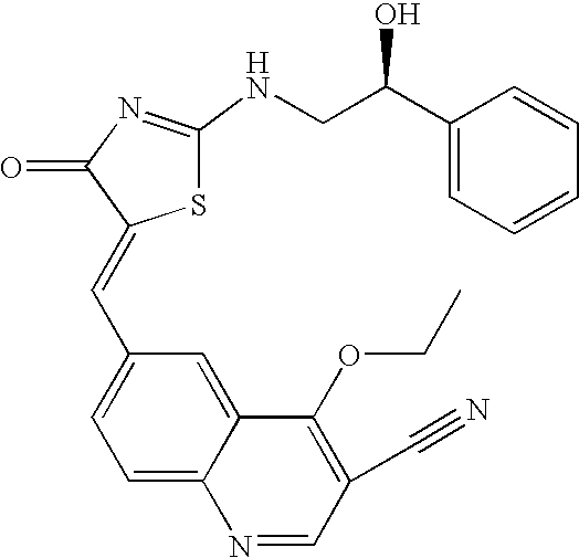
S1C(NCC(C2=CC=CC=C2)O)=NC(=O)C1=CC1=CC=C2C(=C1)C(OCC)=C(C#N)C=N2
